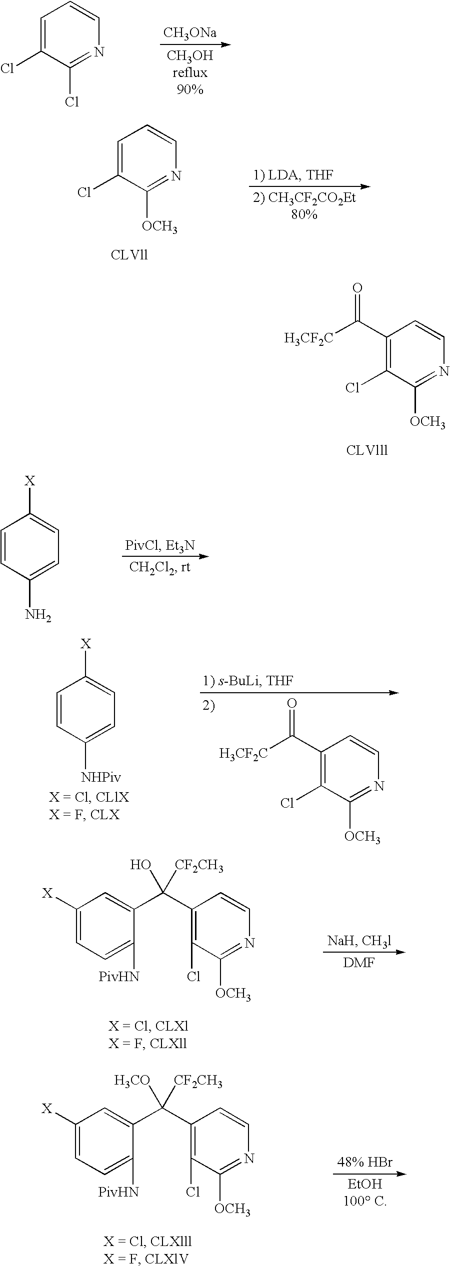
[CH3ONa].[CH3OHreflux90%].C1(Cl)=NC=CC=C1Cl.C1([OCH3])=NC=CC=C1Cl.C1([OCH3])=NC=CC(C([H3CF2C])=O)=C1Cl.C1(N)=CC=C([X])C=C1.C1([OCH3])=NC=CC(C([H3CF2C])=O)=C1Cl.C1([NHPiv])=CC=C([X])C=C1.C1=C([PivHN])C(C(C2=C(Cl)C([OCH3])=NC=C2)(O)[CF2CH3])=CC([X])=C1.C1=C([PivHN])C(C(C2=C(Cl)C([OCH3])=NC=C2)([H3CO])[CF2CH3])=CC([X])=C1
